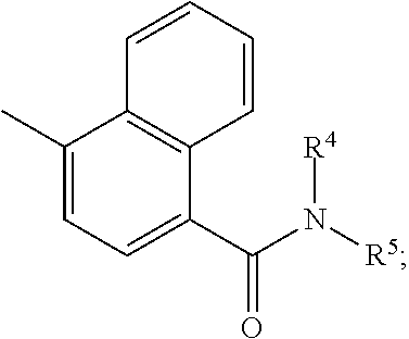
C1(C)=CC=C(C(N([R5])[R4])=O)C2=C1C=CC=C2
